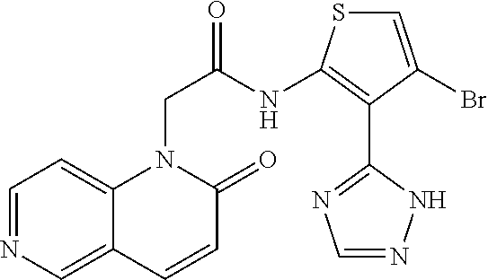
C12=CN=CC=C1N(CC(NC1=C(C3=NC=NN3)C(Br)=CS1)=O)C(=O)C=C2
